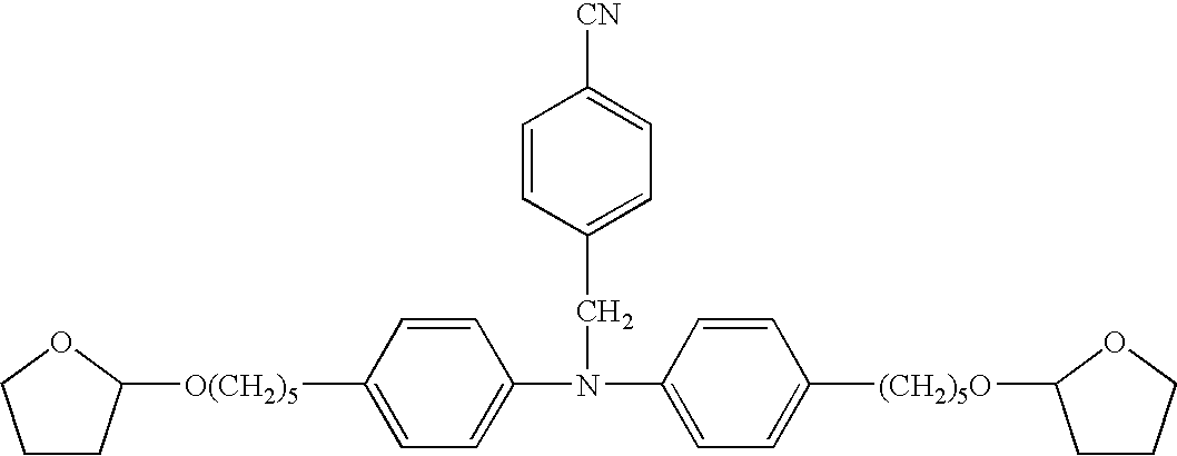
C1=C([O(CH2)5]C2CCCO2)C=CC(N(CC2=CC=C([CN])C=C2)C2=CC=C([(CH2)5O]C3CCCO3)C=C2)=C1
